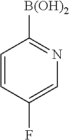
C1=CC(F)=CN=C1[B(OH)2]
